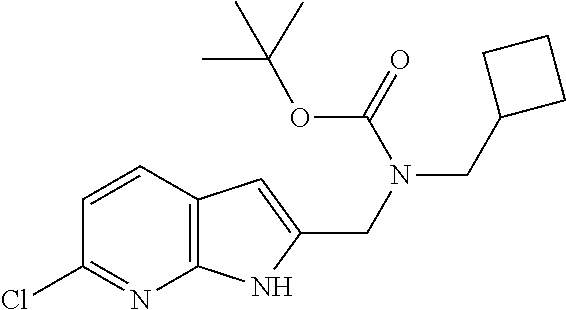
ClC1=NC2=C(C=C1)C=C(CN(CC1CCC1)C(=O)OC(C)(C)C)N2
